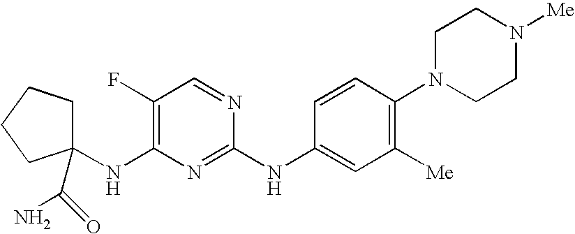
C1(NC2=CC([Me])=C(N3CCN([Me])CC3)C=C2)=NC(NC2(C(=O)N)CCCC2)=C(F)C=N1
